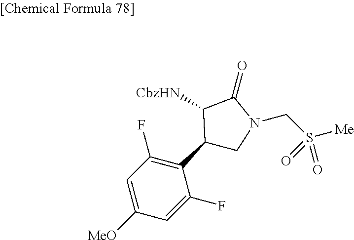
C1=C([MeO])C=C(F)C(C2CN(CS([Me])(=O)=O)C(=O)C2[CbzHN])=C1F
